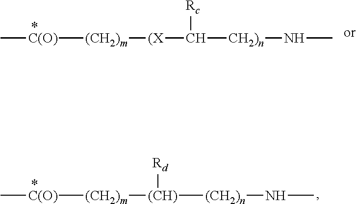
C[C(O)][(CH2)m][(X]C([CH2)n]NC)[Rc].C[C(O)][(CH2)m][(CH)]([(CH2)n]NC)[Rd]
